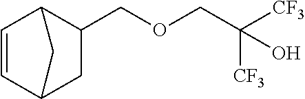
C1=CC2CC(COCC([CF3])(O)[CF3])C1C2
